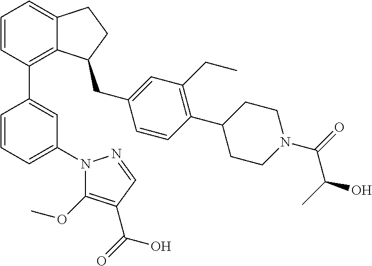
C1=CC(C2=CC(N3C(OC)=C(C(O)=O)C=N3)=CC=C2)=C2C(=C1)CCC2CC1=CC(CC)=C(C2CCN(C(=O)C(C)O)CC2)C=C1
